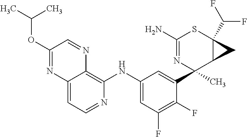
C12=CC=NC(NC3=CC(F)=C(F)C(C4(C)N=C(N)SC5(C(F)F)C4C5)=C3)=C1N=CC(OC(C)C)=N2
